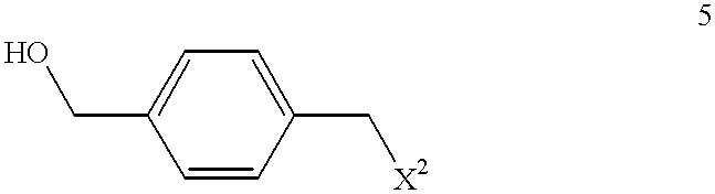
C1=C(CO)C=CC(C[X2])=C1
